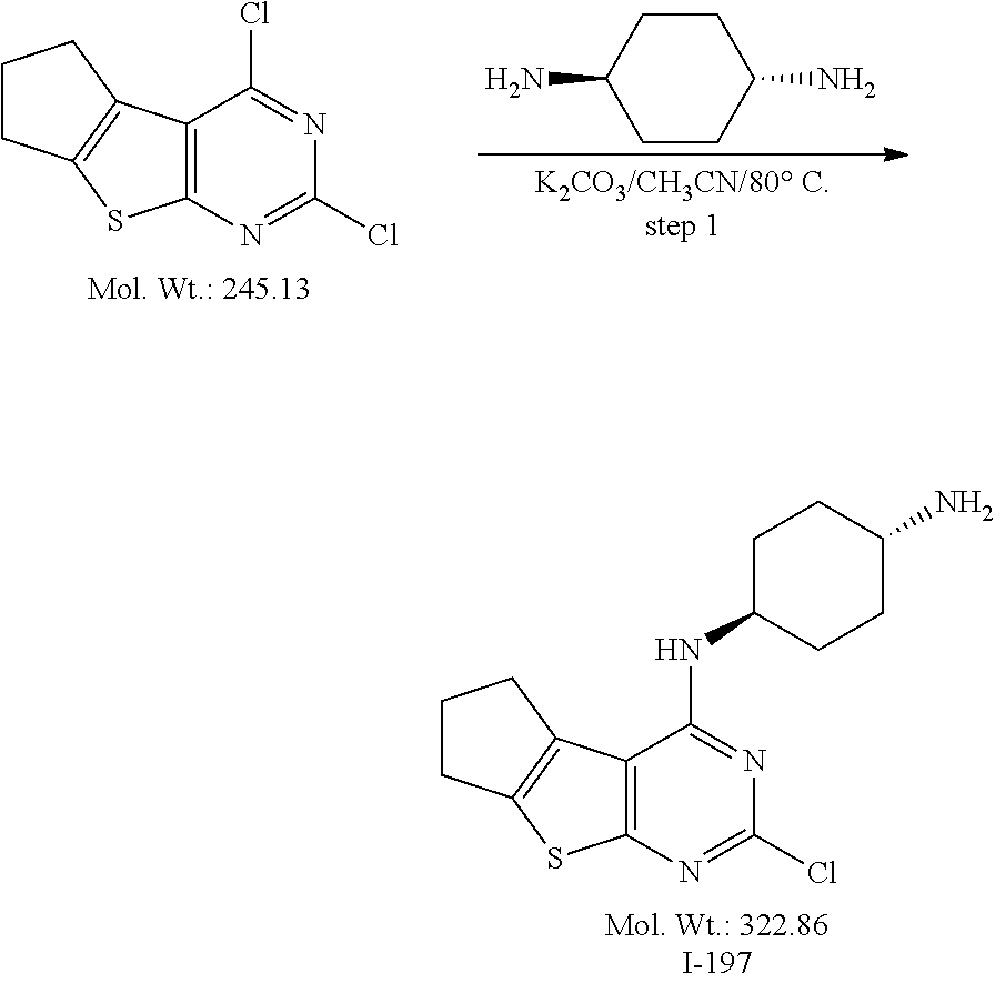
C12=C(N=C(Cl)N=C1Cl)SC1=C2CCC1.C1C(N)CCC(N)C1.C12=C(N=C(Cl)N=C1NC1CCC(N)CC1)SC1=C2CCC1
